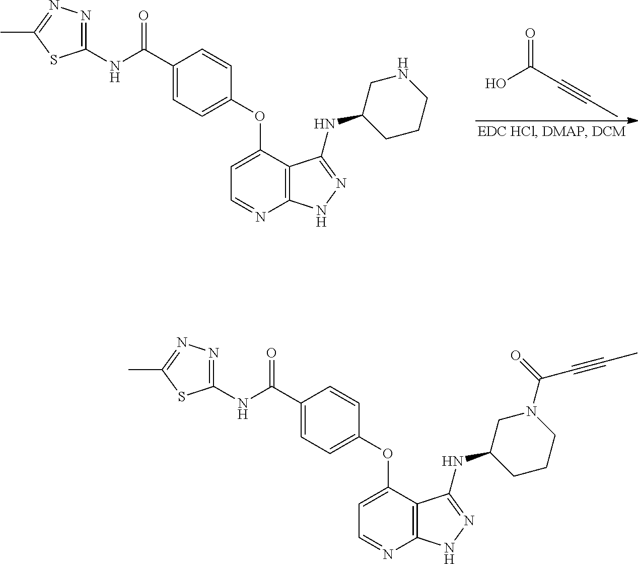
OC(C#CC)=O.N(C(C1=CC=C(OC2=CC=NC3=C2C(NC2CCCNC2)=NN3)C=C1)=O)C1=NN=C(C)S1.N(C(C1=CC=C(OC2=CC=NC3=C2C(NC2CCCN(C(=O)C#CC)C2)=NN3)C=C1)=O)C1=NN=C(C)S1
